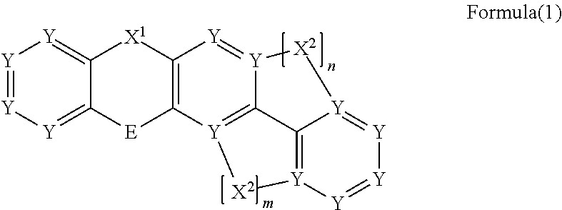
[Y]1=[Y][Y]=C2C(=[Y]1)[X1]C1=C([E]2)[Y]2=C3[Y](=[Y]1)[X2][Y]1=[Y][Y]=[Y][Y](=C31)[X2]2
